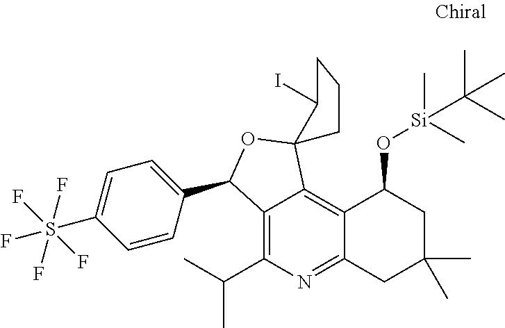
C12=C(C(C)C)N=C3C(=C1C1(OC2C2=CC=C(S(F)(F)(F)(F)F)C=C2)C(I)CCC1)C(O[Si](C)(C)C(C)(C)C)CC(C)(C)C3
